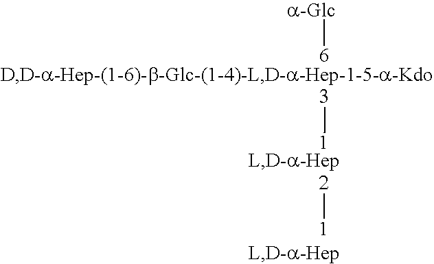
[6][a-Glc].[1][3].[1][2]
